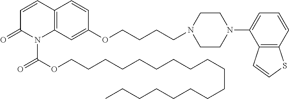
C12=C(C=C(OCCCCN3CCN(C4=CC=CC5=C4C=CS5)CC3)C=C1)N(C(OCCCCCCCCCCCCCCCCCC)=O)C(=O)C=C2
